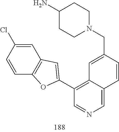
N1(CC2=CC3=C(C4=CC5=C(O4)C=CC(Cl)=C5)C=NC=C3C=C2)CCC(N)CC1
